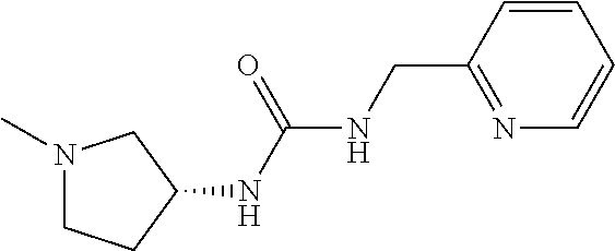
C1(CNC(NC2CCN(C)C2)=O)=NC=CC=C1
